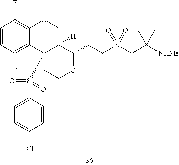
C1=CC(F)=C2C(=C1F)OCC1([H])C2(S(=O)(=O)C2=CC=C(Cl)C=C2)CCOC1CCS(CC([NHMe])(C)C)(=O)=O
